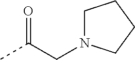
C(C(C)=O)N1CCCC1
